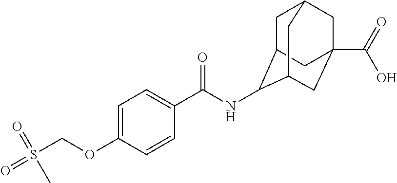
C1C2C(NC(C3=CC=C(OCS(=O)(C)=O)C=C3)=O)C3CC(C(=O)O)(CC1C3)C2
